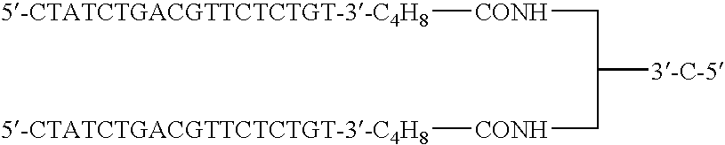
[CONH]([5-CTATCTGACGTTCTCTGT-3-C4H8])CC(C[CONH][5-CTATCTGACGTTCTCTGT-3-C4H8])[3-C-5]
